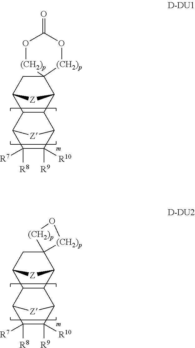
C12(CC3C4C(C1[Z]3)C1C([R9])([R10])C([R8])([R7])C4[Z]1)[(CH2)p]OC(=O)O[(CH2)p]2.C12(CC3C4C(C1[Z]3)C1C([R9])([R10])C([R8])([R7])C4[Z]1)[(CH2)p]O[(CH2)p]2
